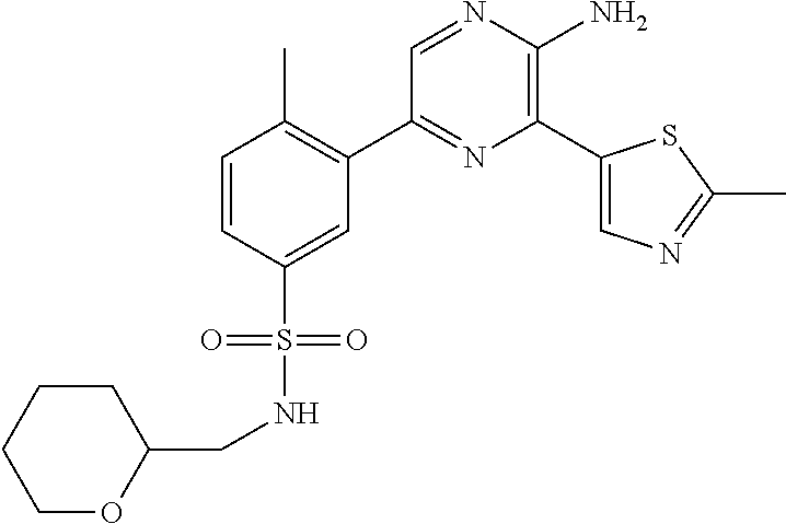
C1(C2=C(C)C=CC(S(=O)(=O)NCC3CCCCO3)=C2)=NC(C2=CN=C(C)S2)=C(N)N=C1
